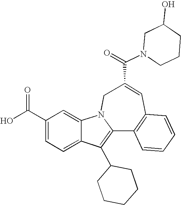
C1(C(O)=O)=CC=C2C(=C1)N1C(=C2C2CCCCC2)C2=C(C=C(C(=O)N3CCCC(O)C3)C1)C=CC=C2
